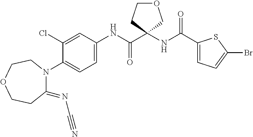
C1(=NC#N)N(C2=CC=C(NC(C3(NC(C4=CC=C(Br)S4)=O)COCC3)=O)C=C2Cl)CCOCC1
